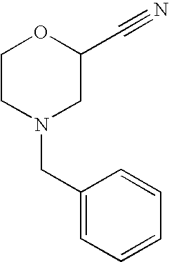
C1=CC(CN2CC(C#N)OCC2)=CC=C1
